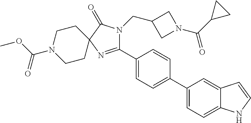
C1(C2=CC=C(C3=CC=C4C(=C3)C=CN4)C=C2)=NC2(C(=O)N1CC1CN(C(C3CC3)=O)C1)CCN(C(OC)=O)CC2
